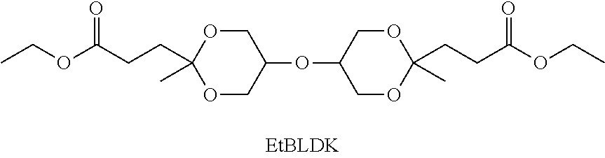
CCOC(CCC1(C)OCC(OC2COC(CCC(OCC)=O)(C)OC2)CO1)=O
